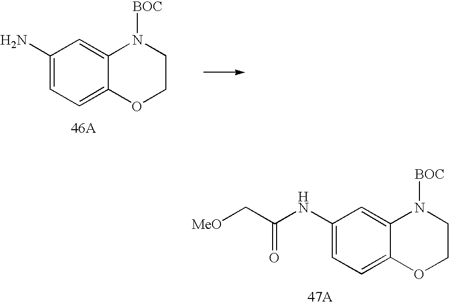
C1(N)=CC=C2C(=C1)N([BOC])CCO2.[46A].C1(NC(C[MeO])=O)=CC=C2C(=C1)N([BOC])CCO2.[47A]
